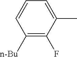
C1([n-Bu])=C(F)C(C)=CC=C1
